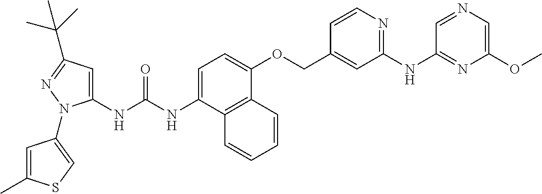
N(C(NC1=CC(C(C)(C)C)=NN1C1=CSC(C)=C1)=O)C1=CC=C(OCC2=CC(NC3=NC(OC)=CN=C3)=NC=C2)C2=C1C=CC=C2
